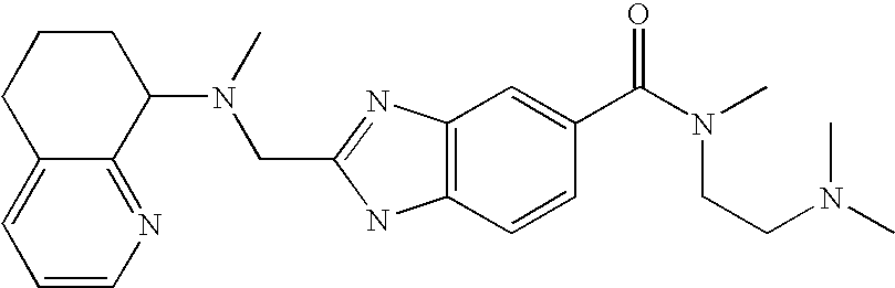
C1=CN=C2C(=C1)CCCC2N(C)CC1=NC2=C(N1)C=CC(C(N(CCN(C)C)C)=O)=C2
